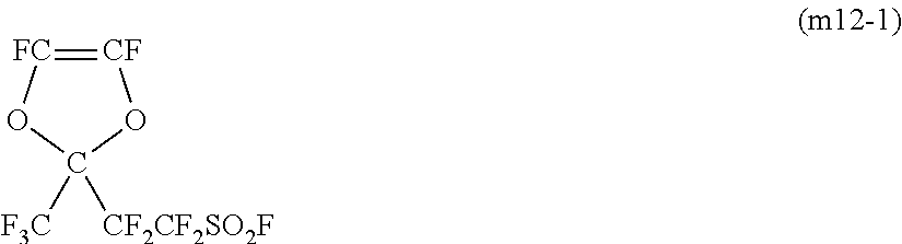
[CF]1=[FC]OC([F3C])([CF2CF2SO2F])O1
